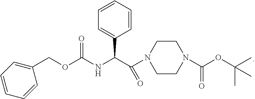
C1=CC(COC(NC(C(N2CCN(C(OC(C)(C)C)=O)CC2)=O)C2=CC=CC=C2)=O)=CC=C1
